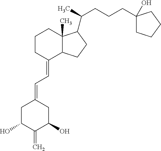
C1CC(=CC=C2CC(O)C(=C)C(O)C2)C2C(C)(C1)C(C(C)CCCC1(O)CCCC1)CC2
